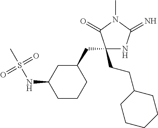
C1(CC2CC(NS(C)(=O)=O)CCC2)(CCC2CCCCC2)NC(=N)N(C)C1=O
